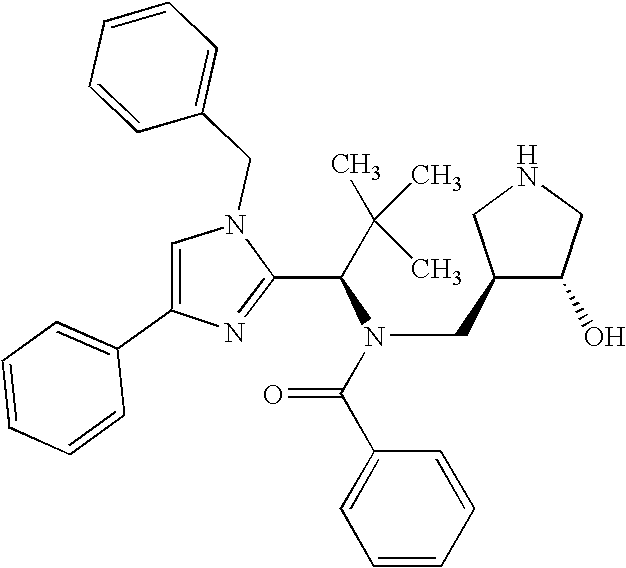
N1(CC2=CC=CC=C2)C=C(C2=CC=CC=C2)N=C1C(C(C)(C)C)N(C(C1=CC=CC=C1)=O)CC1C(O)CNC1
